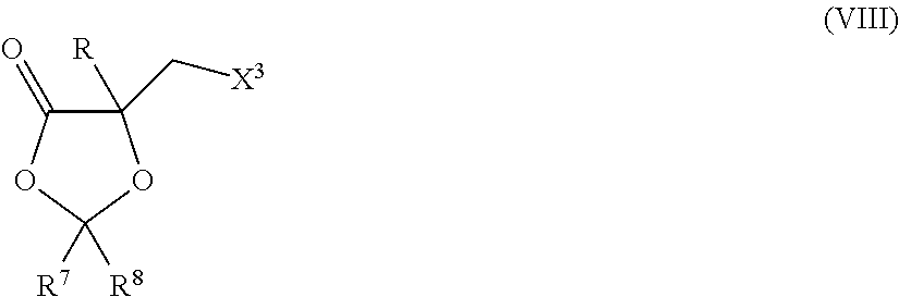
C1([R])(C[X3])C(=O)OC([R7])([R8])O1
